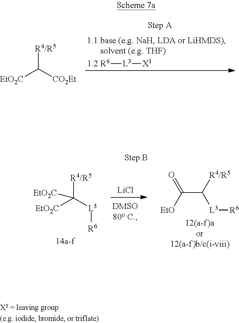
[EtO2C]C([L3][R6])([R4/R5])[EtO2C].C(C([R4/R5])[L3][R6])([EtO])=O.[LiCl].[1.2 R6][L3][X1].[EtO2C]C([CO2Et])[R4/R5]
